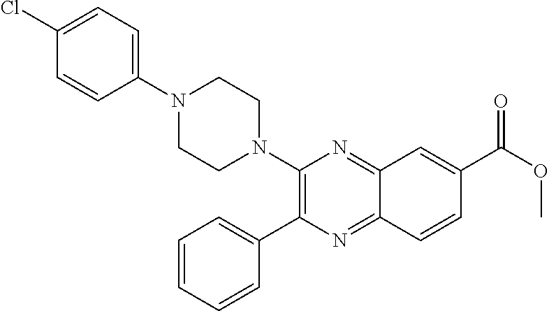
C1(N2CCN(C3=CC=C(Cl)C=C3)CC2)=C(C2=CC=CC=C2)N=C2C(=N1)C=C(C(OC)=O)C=C2
